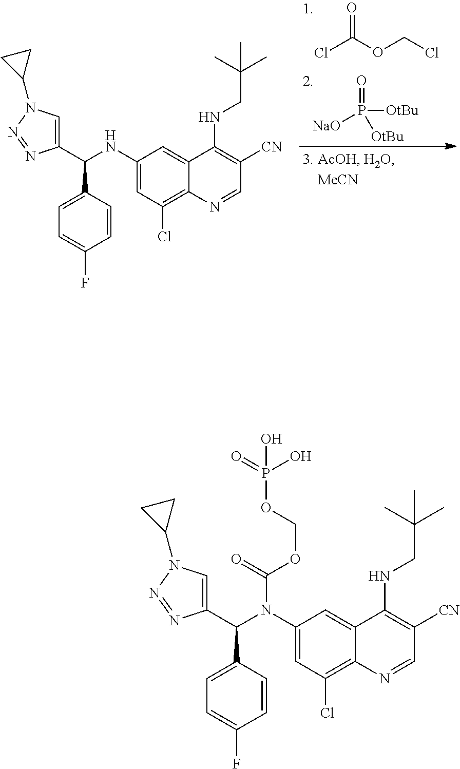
C1=C(C(NC2=CC(Cl)=C3C(=C2)C(NCC(C)(C)C)=C([CN])C=N3)C2=CC=C(F)C=C2)N=NN1C1CC1.ClC(OCCl)=O.[NaO]P([OtBu])(=O)[OtBu].C1=C(C(N(C2=CC(Cl)=C3C(=C2)C(NCC(C)(C)C)=C([CN])C=N3)C(=O)OCOP(=O)(O)O)C2=CC=C(F)C=C2)N=NN1C1CC1
